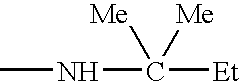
CNC([Et])([Me])[Me]
